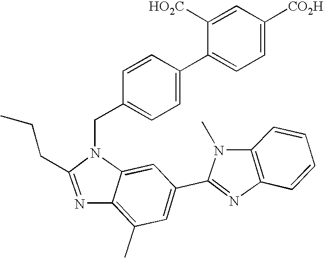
C1(CCC)=NC2=C(C)C=C(C3=NC4=C(N3C)C=CC=C4)C=C2N1CC1=CC=C(C2=CC=C([CO2H])C=C2[HO2C])C=C1
